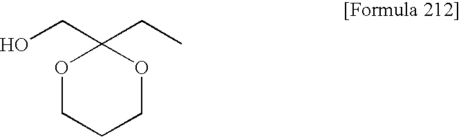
O1CCCOC1(CC)CO
